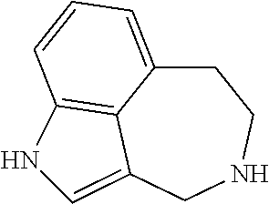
C12=CC=CC3=C1C(=CN3)CNCC2
